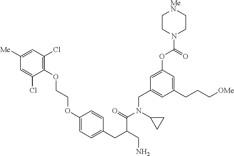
C1=C([Me])C=C(Cl)C(OCCOC2=CC=C(CC(CN)C(=O)N(CC3=CC(CCC[OMe])=CC(OC(N4CC[MeN]CC4)=O)=C3)C3CC3)C=C2)=C1Cl
